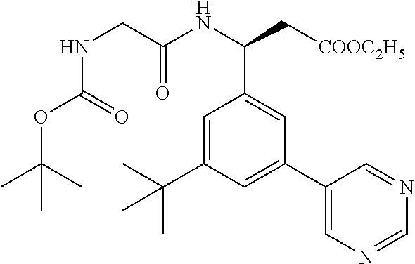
N(CC(NC(C[COOC2H5])C1=CC(C2=CN=CN=C2)=CC(C(C)(C)C)=C1)=O)C(OC(C)(C)C)=O
